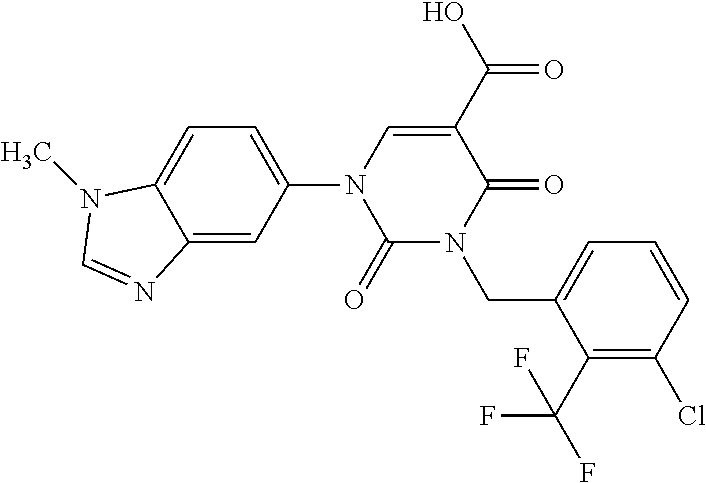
C1(=O)N(CC2=CC=CC(Cl)=C2C(F)(F)F)C(=O)C(C(O)=O)=CN1C1=CC=C2C(=C1)N=CN2C
